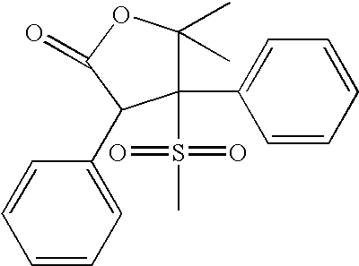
C1=CC=C(C2C(=O)OC(C)(C)C2(C2=CC=CC=C2)S(C)(=O)=O)C=C1
